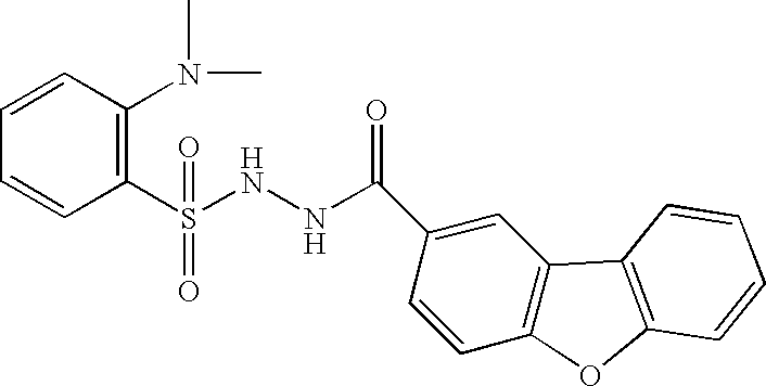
C1=CC(N(C)C)=C(S(=O)(NNC(=O)C2=CC3=C(C=C2)OC2=C3C=CC=C2)=O)C=C1
